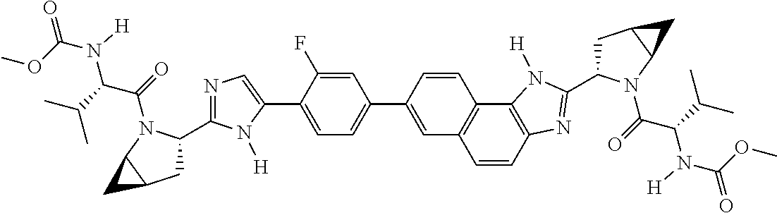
C1(C2=CC=C(C3=CC4=C(C5=C(N=C(C6CC7C(N6C(=O)C(C(C)C)N([H])C(OC)=O)C7)N5[H])C=C4)C=C3)C=C2F)=CN=C(C2CC3C(N2C(=O)C(C(C)C)N(C(OC)=O)[H])C3)N1[H]
